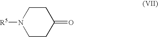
C1CC(=O)CCN1[R5]
